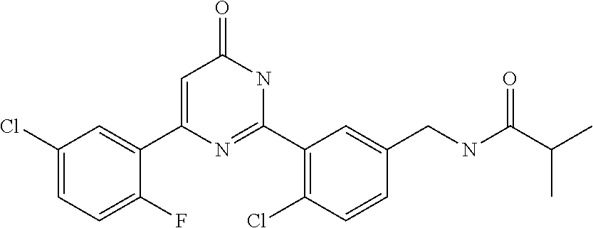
C1(C2=CC(=O)NC(C3=C(Cl)C=CC(CNC(C(C)C)=O)=C3)=N2)=CC(Cl)=CC=C1F
